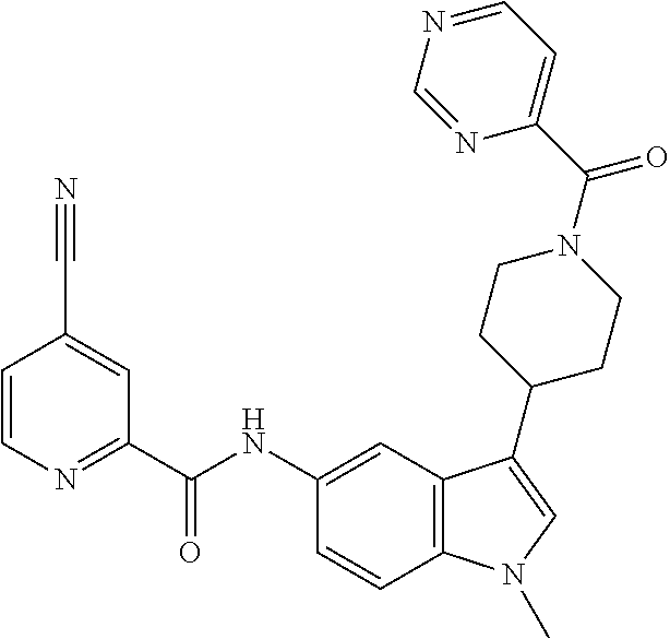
C1=CN=C(C(NC2=CC3=C(C=C2)N(C)C=C3C2CCN(C(C3=CC=NC=N3)=O)CC2)=O)C=C1C#N
